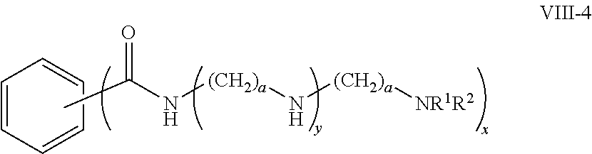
C1=CC=CC=C1.CC(N[(CH2)a]N[(CH2)a][NR1R2])=O
